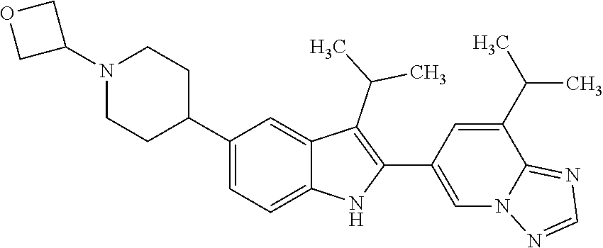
C1(C2CCN(C3COC3)CC2)=CC=C2C(=C1)C(C(C)C)=C(C1=CN3C(=NC=N3)C(C(C)C)=C1)N2
